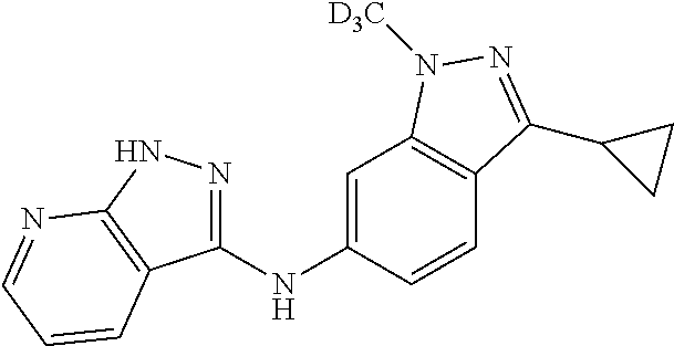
C1(NC2=CC3=C(C=C2)C(C2CC2)=NN3[D3C])=NNC2=C1C=CC=N2
